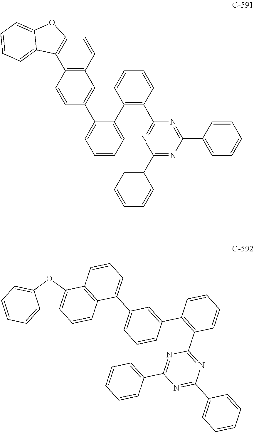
C1=C(C2=CC3=C(C=C2)C2=C(C=C3)OC3=CC=CC=C23)C(C2=C(C3=NC(C4=CC=CC=C4)=NC(C4=CC=CC=C4)=N3)C=CC=C2)=CC=C1.C12=CC=CC=C1OC1=C2C=CC2=C1C=CC=C2C1=CC=CC(C2=C(C3=NC(C4=CC=CC=C4)=NC(C4=CC=CC=C4)=N3)C=CC=C2)=C1
